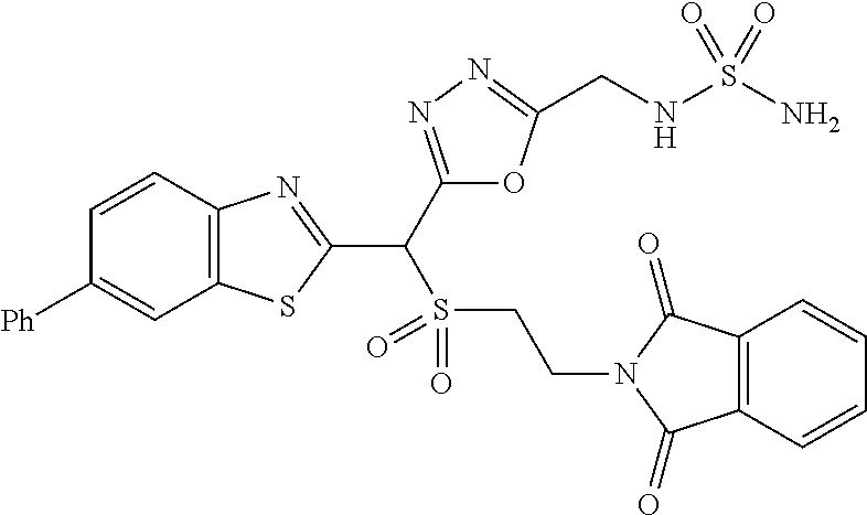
C12=C(C=CC([Ph])=C1)N=C(C(C1=NN=C(CNS(N)(=O)=O)O1)S(CCN1C(=O)C3=C(C1=O)C=CC=C3)(=O)=O)S2
